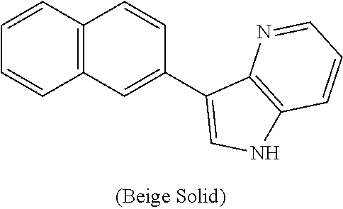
C12=C(C=CC=C1)C=CC(C1=CNC3=C1N=CC=C3)=C2
